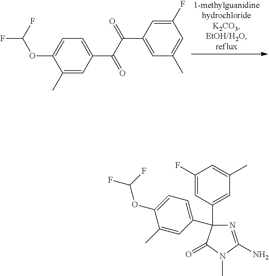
FC(F)OC1=CC=C(C(C(C2=CC(C)=CC(F)=C2)=O)=O)C=C1C.C1(F)=CC(C2(C3=CC=C(OC(F)F)C(C)=C3)N=C(N)N(C)C2=O)=CC(C)=C1
